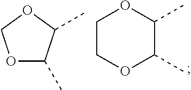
O1C(C)C(C)OC1.C1COC(C)C(C)O1
